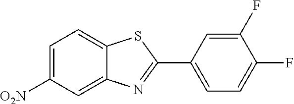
C1=C([O2N])C=C2C(=C1)SC(C1=CC=C(F)C(F)=C1)=N2
